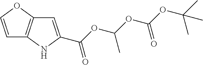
C1=COC2=C1NC(C(OC(OC(OC(C)(C)C)=O)C)=O)=C2
